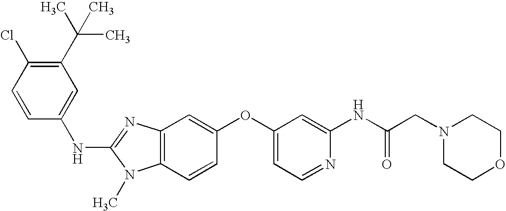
C1(C(C)(C)C)=C(Cl)C=CC(NC2=NC3=C(N2C)C=CC(OC2=CC=NC(NC(CN4CCOCC4)=O)=C2)=C3)=C1
